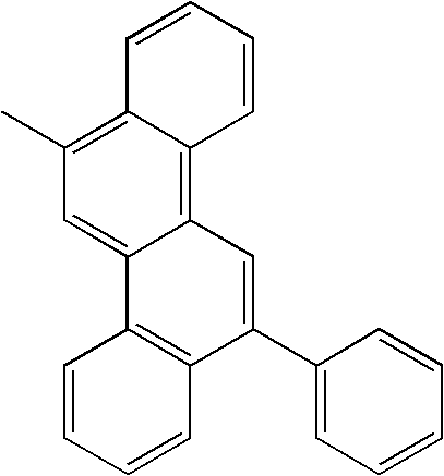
C12=C3C(=C(C)C=C1C1=C(C(C4=CC=CC=C4)=C2)C=CC=C1)C=CC=C3
